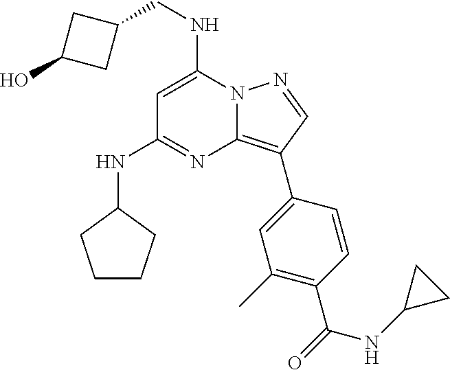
C1(NC2CCCC2)=NC2=C(C3=CC(C)=C(C(NC4CC4)=O)C=C3)C=NN2C(NCC2CC(O)C2)=C1
